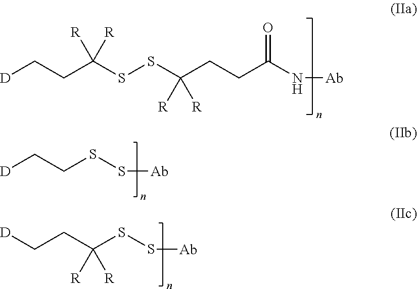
[D]CCC(SSC(CCC(N[Ab])=O)([R])[R])([R])[R].[D]CCSS[Ab].[D]CCC(SS[Ab])([R])[R]
